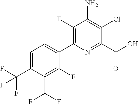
C1=C(C(F)(F)F)C(C(F)F)=C(F)C(C2=C(F)C(N)=C(Cl)C(C(O)=O)=N2)=C1
